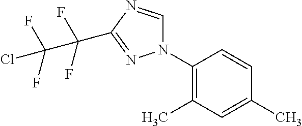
N1(C2=C(C)C=C(C)C=C2)C=NC(C(C(F)(F)Cl)(F)F)=N1
